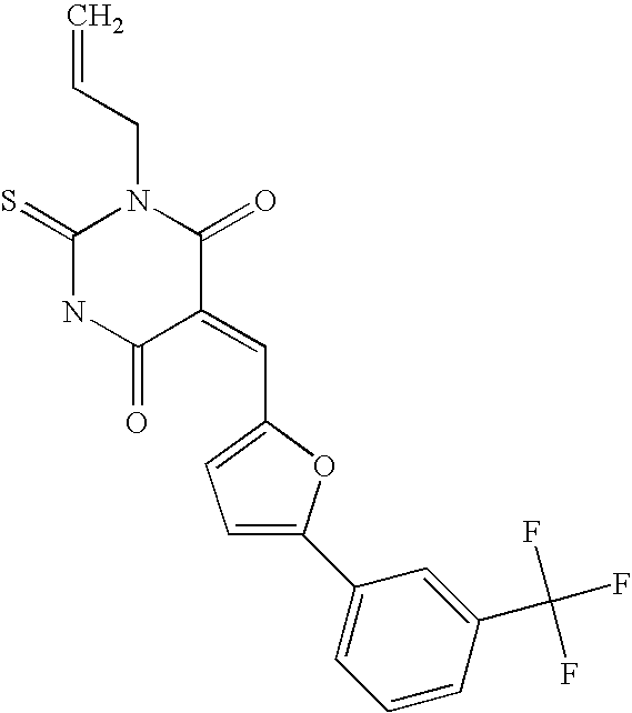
C=CCN1C(=S)NC(=O)C(=CC2=CC=C(C3=CC=CC(C(F)(F)F)=C3)O2)C1=O
